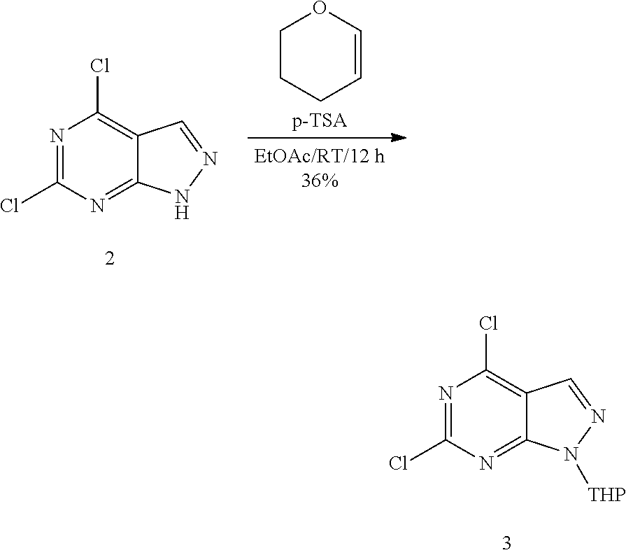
C1=COCCC1.N1=C(Cl)N=C2C(=C1Cl)C=NN2.N1=C(Cl)N=C2C(=C1Cl)C=NN2[THP]
